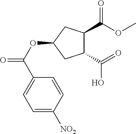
C1(C(=O)O)C(C(OC)=O)CC(OC(=O)C2=CC=C([NO2])C=C2)C1
